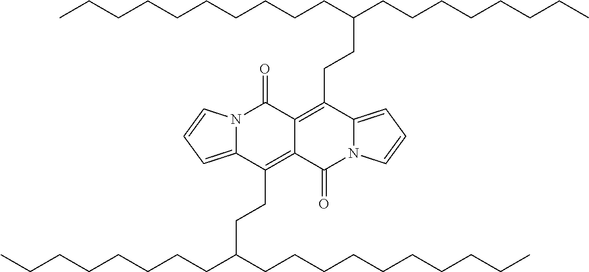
N12C(=CC=C1)C(CCC(CCCCCCCC)CCCCCCCCCC)=C1C(=C(CCC(CCCCCCCC)CCCCCCCCCC)C3=CC=CN3C1=O)C2=O
